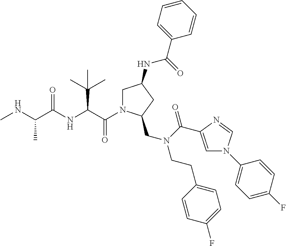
C(C(NC(C(NC)C)=O)C(C)(C)C)(=O)N1CC(NC(=O)C2=CC=CC=C2)CC1CN(C(=O)C1=CN(C2=CC=C(F)C=C2)C=N1)CCC1=CC=C(F)C=C1
